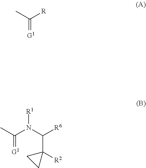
C(=[G1])(C)[R].C(=[G1])(C)N([R1])C([R6])C1([R2])CC1
